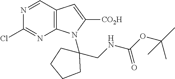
C12=C(C=NC(Cl)=N1)C=C([CO2H])N2C1(CNC(=O)OC(C)(C)C)CCCC1
